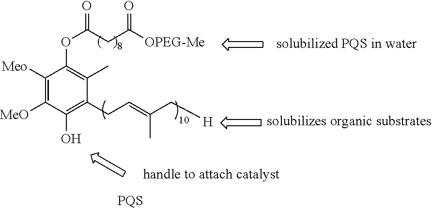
C1([Meo])=C([MeO])C(O)=C(CC=C(C[H])C)C(C)=C1OC(CC(=O)[OPEG-Me])=O.[PQS]
